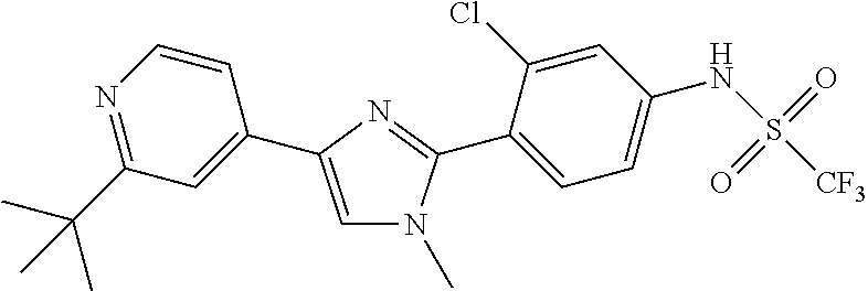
C1=C(C2=CC(C(C)(C)C)=NC=C2)N=C(C2=CC=C(NS([CF3])(=O)=O)C=C2Cl)N1C
